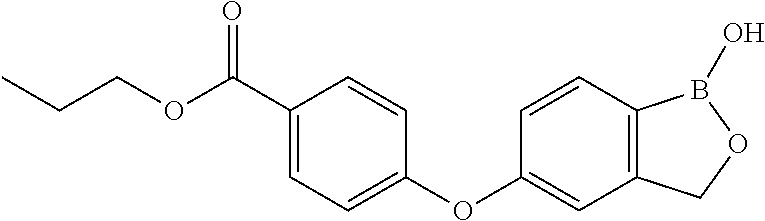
C1(C(OCCC)=O)=CC=C(OC2=CC3=C(C=C2)B(O)OC3)C=C1
